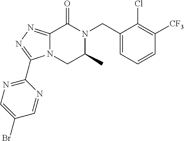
C12=NN=C(C3=NC=C(Br)C=N3)N1CC(C)N(CC1=CC=CC([CF3])=C1Cl)C2=O
